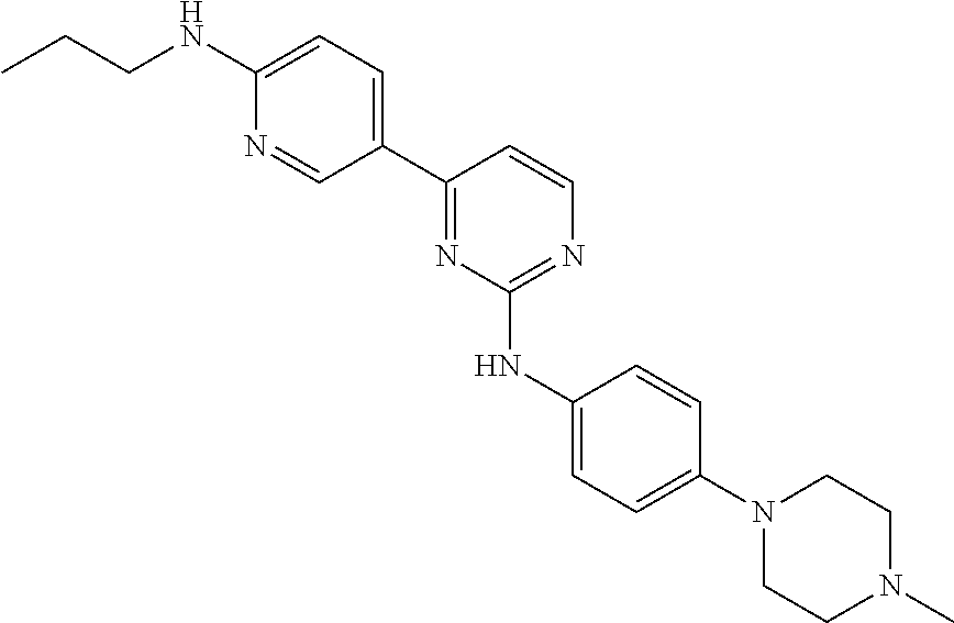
C1(C2=CC=C(NCCC)N=C2)=NC(NC2=CC=C(N3CCN(C)CC3)C=C2)=NC=C1
